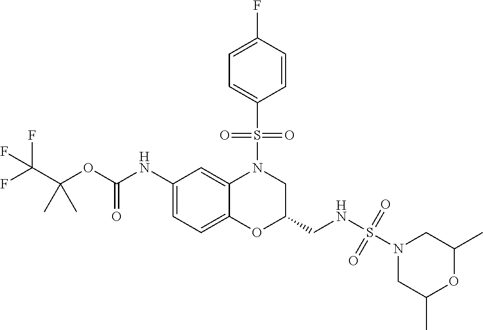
C1(NC(OC(C(F)(F)F)(C)C)=O)=CC=C2C(=C1)N(S(C1=CC=C(F)C=C1)(=O)=O)CC(CNS(=O)(N1CC(C)OC(C)C1)=O)O2
